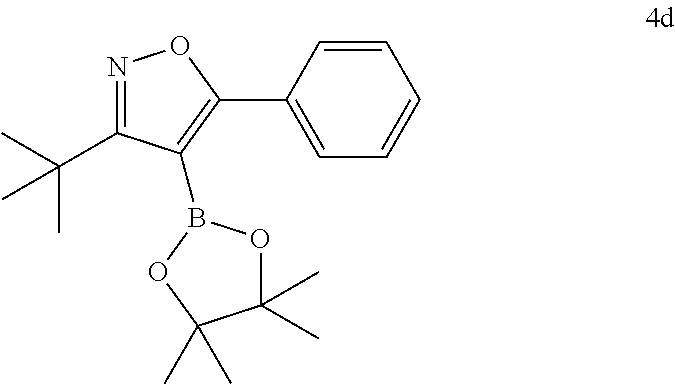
CC(C)(C1=NOC(C2=CC=CC=C2)=C1B1OC(C)(C)C(C)(C)O1)C
